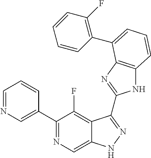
C1=NC=C(C2=NC=C3C(=C2F)C(C2=NC4=C(N2)C=CC=C4C2=C(F)C=CC=C2)=NN3)C=C1
